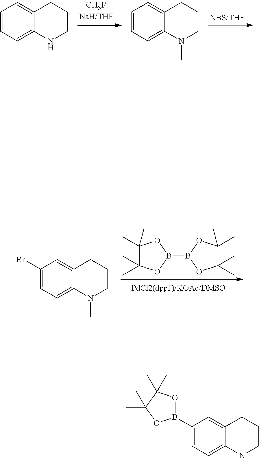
C1(C)(C)C(C)(C)OB(B2OC(C)(C)C(C)(C)O2)O1.C1(Br)=CC=C2N(C)CCCC2=C1.C1=CC=C2C(=C1)CCCN2.C1=CC=C2C(=C1)CCCN2C.C1(B2OC(C)(C)C(C)(C)O2)=CC=C2C(=C1)CCCN2C
